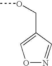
O1N=CC(COC)=C1
